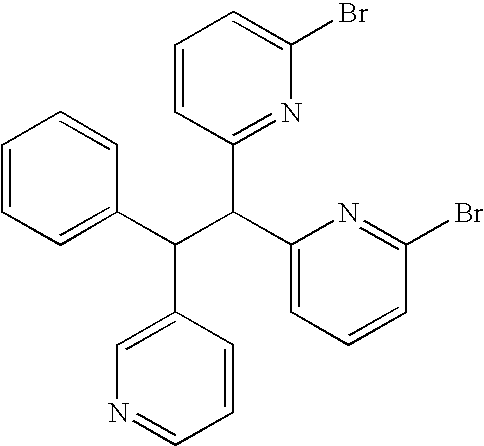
C1=CC=C(C(C(C2=CC=CC(Br)=N2)C2=NC(Br)=CC=C2)C2=CN=CC=C2)C=C1
